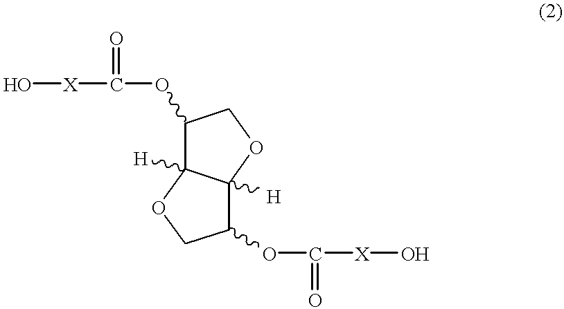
O[X]C(OC1C2([H])C([H])(OC1)C(OC([X]O)=O)CO2)=O
